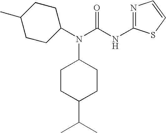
C1(N(C(=O)NC2=NC=CS2)C2CCC(C(C)C)CC2)CCC(C)CC1
